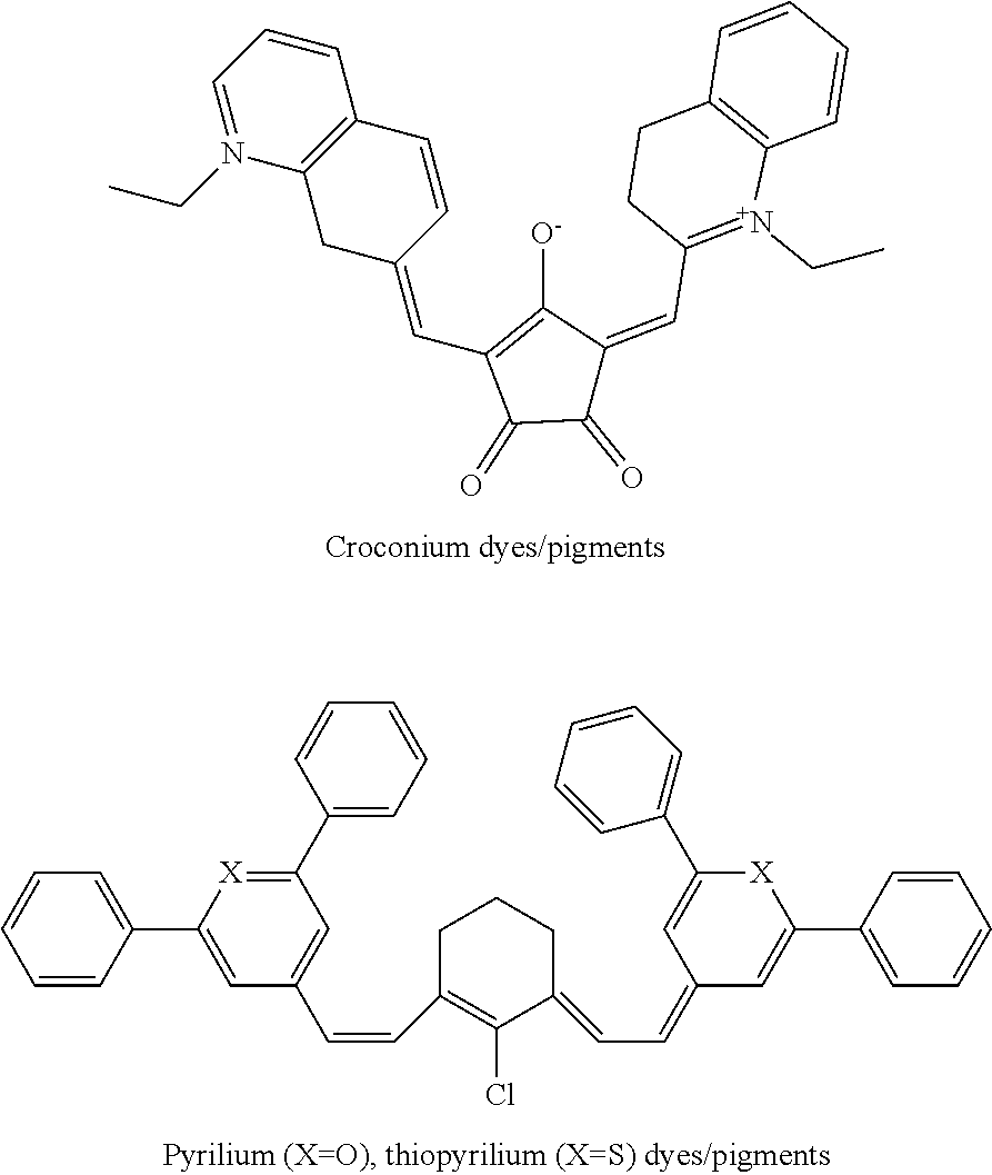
C1=CC2=C(N(CC)=C1)CC(=CC1=C([O-])C(=CC3=[N+](CC)C4=C(CC3)C=CC=C4)C(=O)C1=O)C=C2.C1=CC=CC=C1C1=[X]C(C2=CC=CC=C2)=CC(C=CC2=C(Cl)C(=CC=C3C=C(C4=CC=CC=C4)[X]C(C4=CC=CC=C4)=C3)CCC2)=C1
